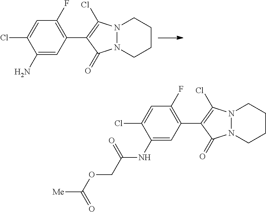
C1(N)=CC(C2=C(Cl)N3N(C2=O)CCCC3)=C(F)C=C1Cl.C1(NC(COC([Me])=O)=O)=CC(C2=C(Cl)N3N(C2=O)CCCC3)=C(F)C=C1Cl
